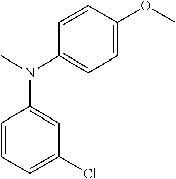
C1=CC=C(Cl)C=C1N(C)C1=CC=C(OC)C=C1
